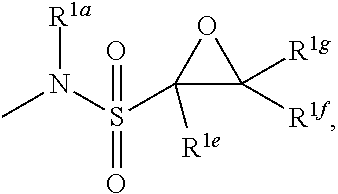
N(S(C1([R1e])C([R1g])([R1f])O1)(=O)=O)(C)[R1a]
